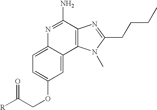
C1=C2C(=CC(OCC([R])=O)=C1)C1=C(C(N)=N2)N=C(CCCC)N1C
